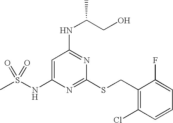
C1=C(NS(C)(=O)=O)N=C(SCC2=C(Cl)C=CC=C2F)N=C1NC(CO)C
